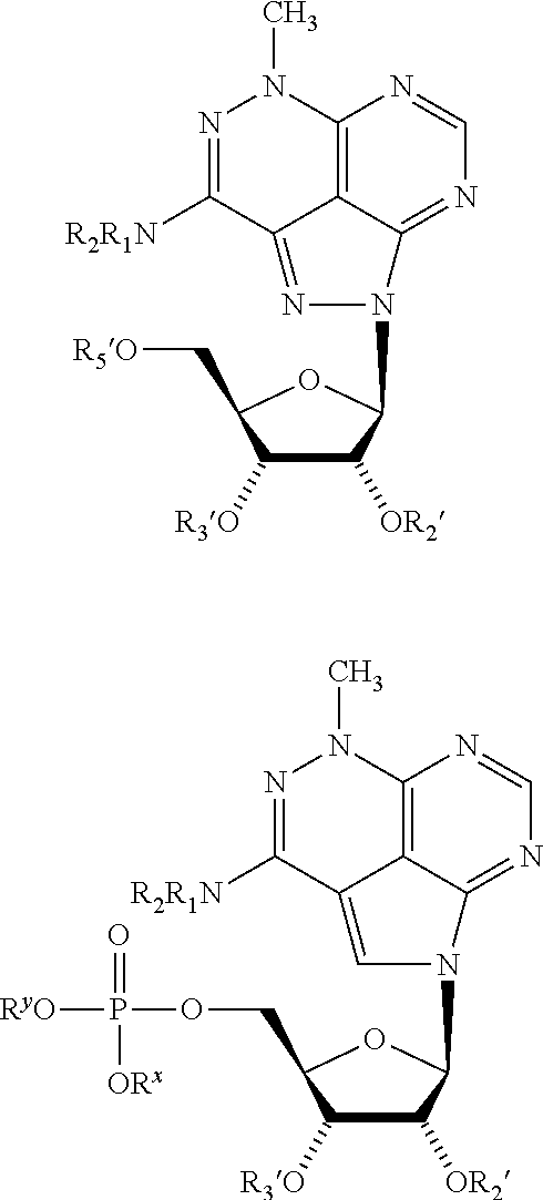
C12=C3C(=NC=N1)N(C1C([OR2])C([R3O])C(C[R5O])O1)N=C3C([R2R1N])=NN2C.C12=C3C(=NC=N1)N(C1C([OR2])C([R3O])C(COP([RyO])(=O)[ORx])O1)C=C3C([R2R1N])=NN2C
